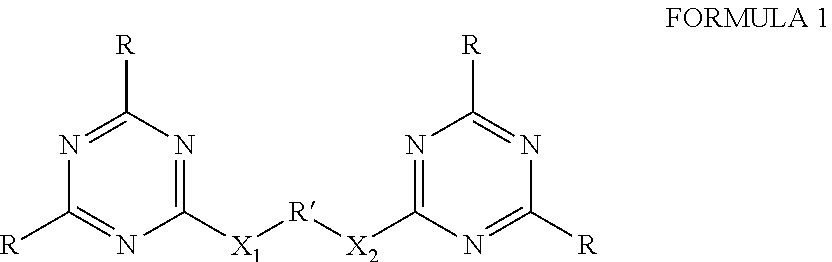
C1([R])=NC([R])=NC([X1][R][X2]C2=NC([R])=NC([R])=N2)=N1
